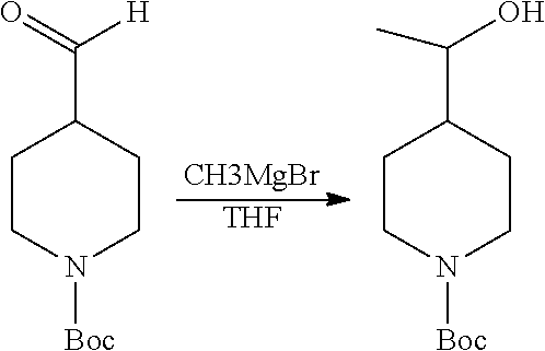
C1CN([Boc])CCC1C([H])=O.C1CN([Boc])CCC1C(O)C.[CH3MgBr].[THF]
